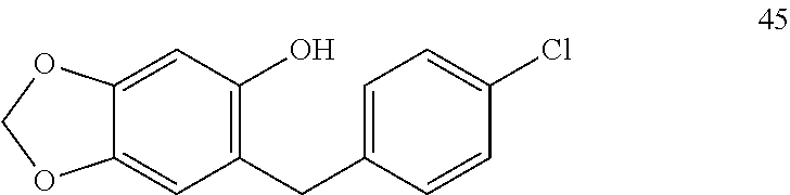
C12=CC(CC3=CC=C(Cl)C=C3)=C(O)C=C1OCO2
